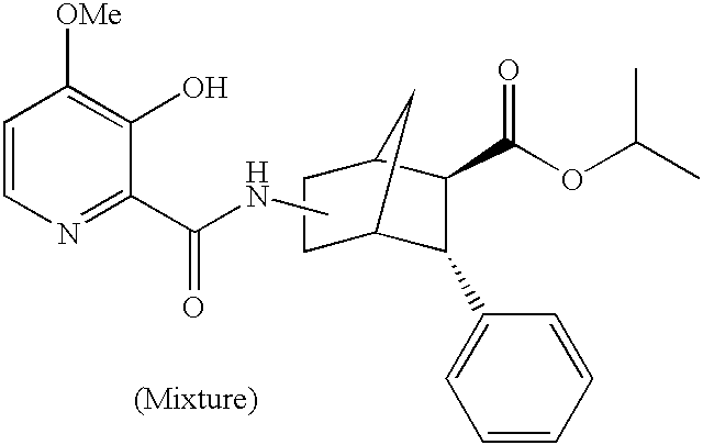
C12C(C(OC(C)C)=O)C(C3=CC=CC=C3)C(C1)CC2.C(C1=NC=CC([OMe])=C1O)(=O)NC
